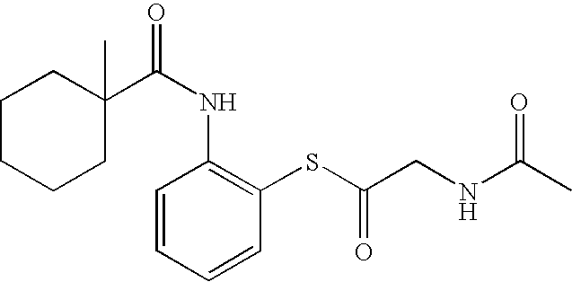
C1C(C(NC2=C(SC(CNC(C)=O)=O)C=CC=C2)=O)(C)CCCC1
